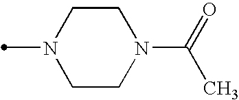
N1(C)CCN(C(=O)C)CC1
